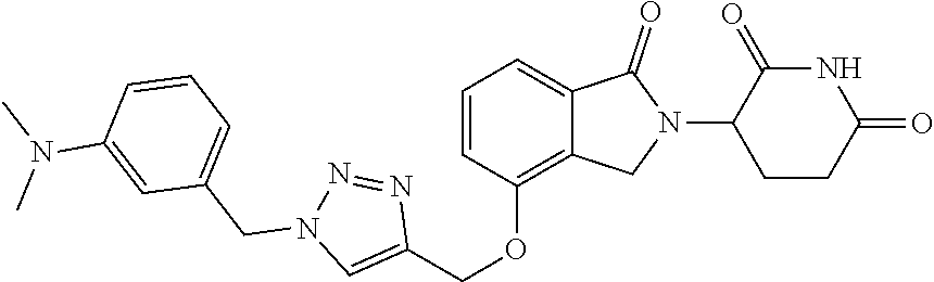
C1=CC(OCC2=CN(CC3=CC=CC(N(C)C)=C3)N=N2)=C2C(=C1)C(=O)N(C1CCC(=O)NC1=O)C2
